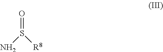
O=S([R8])N
